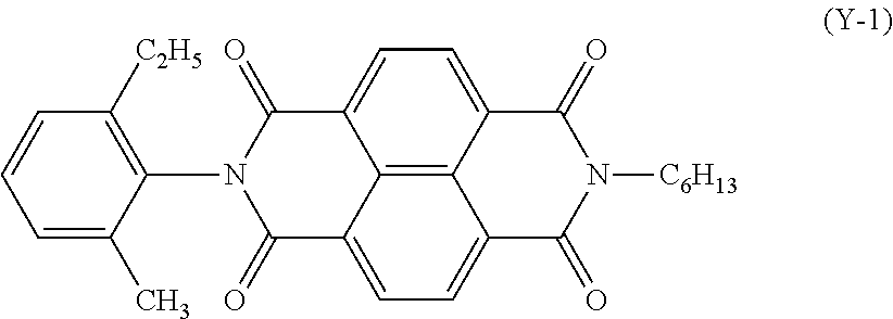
C12=C3C4=CC=C1C(=O)N(C1=C([C2H5])C=CC=C1C)C(=O)C2=CC=C3C(=O)N([C6H13])C4=O
